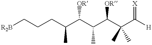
[R2B]CCCC(C(C(C(C(C([H])=[X])(C)C)[OR])C)[OR])C
